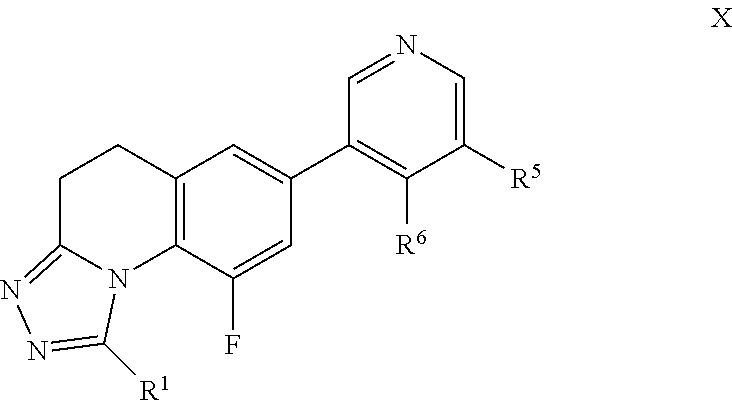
C1(C2=CC3=C(N4C(=NN=C4[R1])CC3)C(F)=C2)=C([R6])C([R5])=CN=C1
